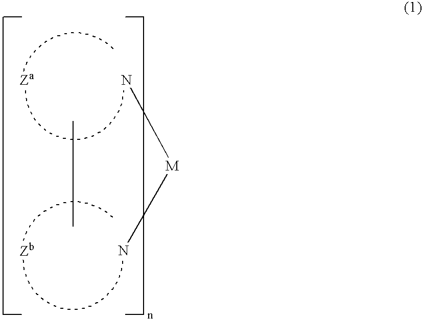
N[M]N.[Za].[Zb]
